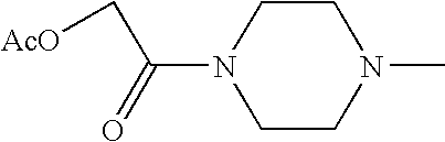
C1CN(C(=O)C[AcO])CCN1C
